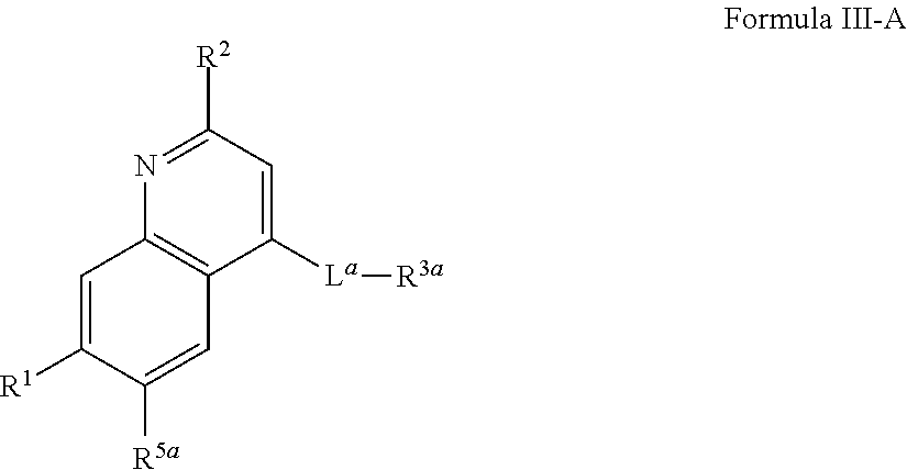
C1=C([La][R3a])C2=C(N=C1[R2])C=C([R1])C([R5a])=C2
